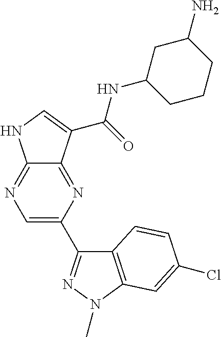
C12=NC=C(C3=NN(C)C4=C3C=CC(Cl)=C4)N=C1C(C(=O)NC1CCCC(N)C1)=CN2
